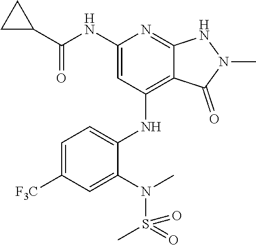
C(NC1=CC(NC2=CC=C([F3C])C=C2N(S(=O)(C)=O)C)=C2C(=N1)NN(C)C2=O)(C1CC1)=O
